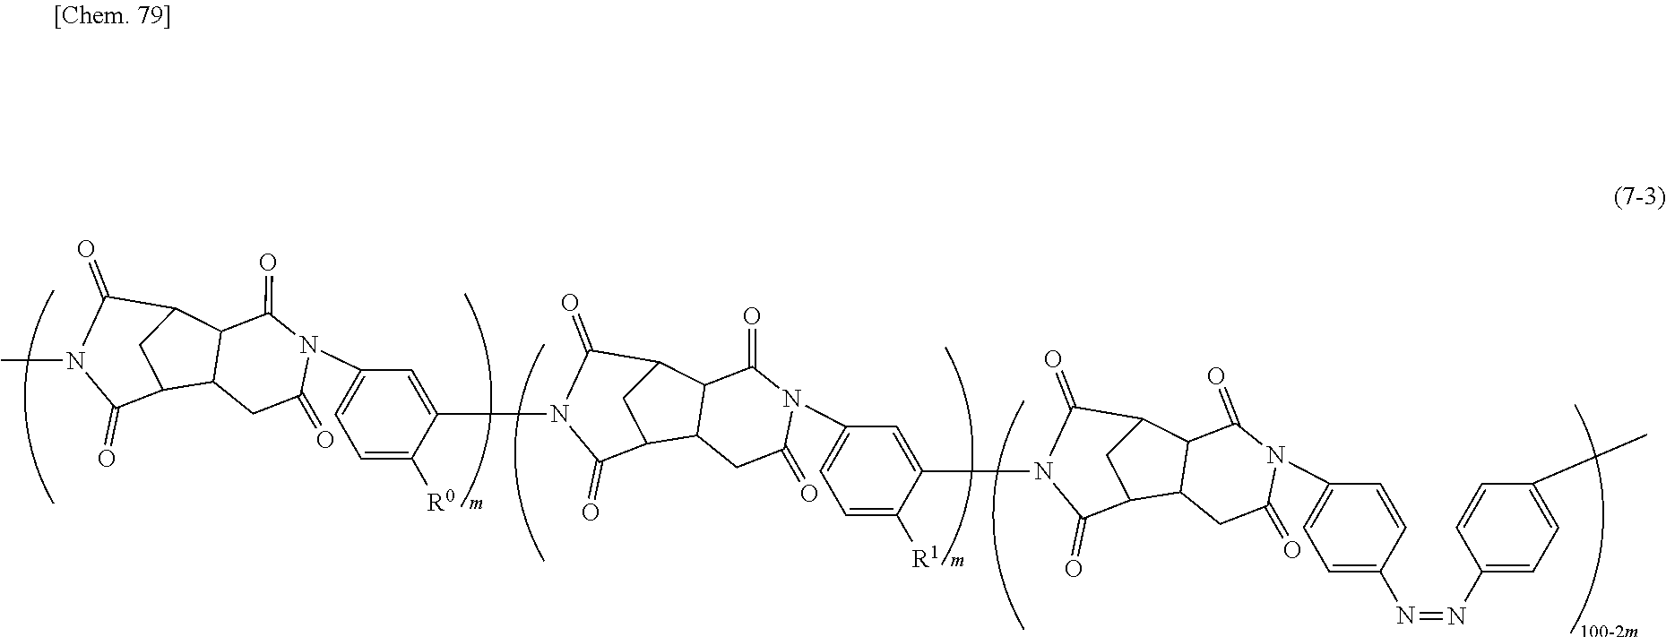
O=C1C2C(CC(=O)N1C1=CC=C([R0])C(N3C(=O)C4C5C(CC(=O)N(C6=CC=C([R1])C(N7C(=O)C8C9C(CC(=O)N(C%10=CC=C(N=NC%11=CC=C(C)C=C%11)C=C%10)C9=O)C(C8)C7=O)=C6)C5=O)C(C4)C3=O)=C1)C1CC2C(=O)N(C)C1=O
